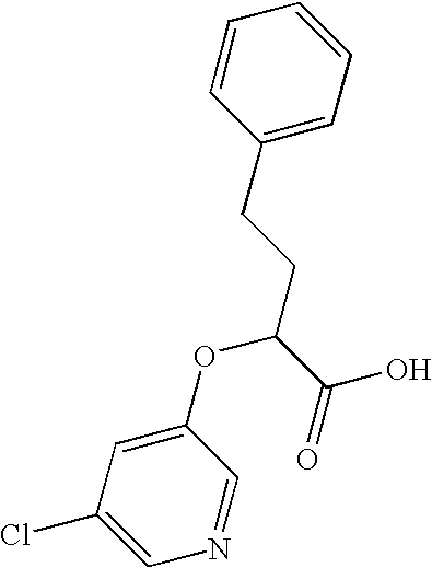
C1(CCC(C(=O)O)OC2=CC(Cl)=CN=C2)=CC=CC=C1
